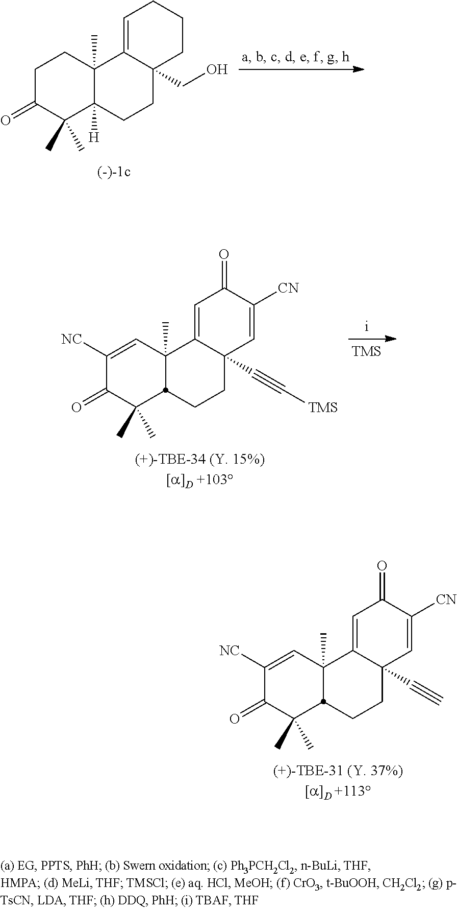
C1([NC])=CC2(C)C3=CC(=O)C([CN])=CC3(C#C)CCC2C(C)(C)C1=O.C1CC2(C)C([H])(C(C)(C)C1=O)CCC1(CO)C2=CCCC1.C1([NC])=CC2(C)C3=CC(=O)C([CN])=CC3(C#C[TMS])CCC2C(C)(C)C1=O
